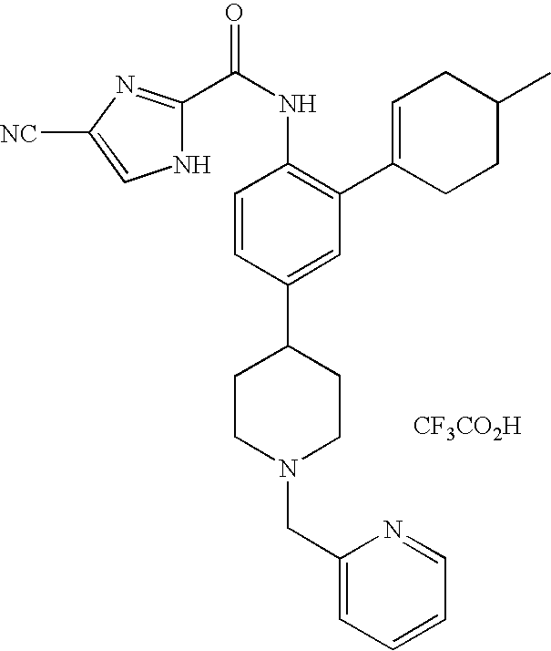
C1CN(CC2=CC=CC=N2)CCC1C1=CC(C2=CCC(C)CC2)=C(NC(=O)C2=NC([NC])=CN2)C=C1.[CF3CO2H]
